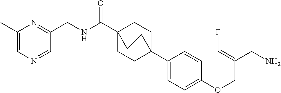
N(C(C12CCC(C3=CC=C(OCC(CN)=CF)C=C3)(CC1)CC2)=O)CC1=NC(C)=CN=C1
